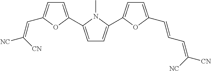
C1=C(C2=CC=C(C=CC=C([CN])[NC])O2)N(C)C(C2=CC=C(C=C([NC])[CN])O2)=C1
